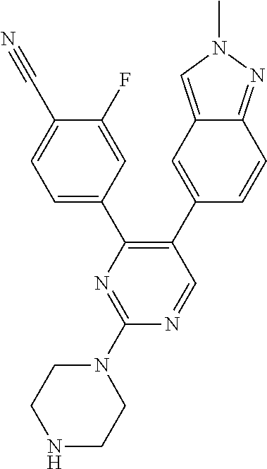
C1=NC(N2CCNCC2)=NC(C2=CC=C(C#N)C(F)=C2)=C1C1=CC2=CN(C)N=C2C=C1
